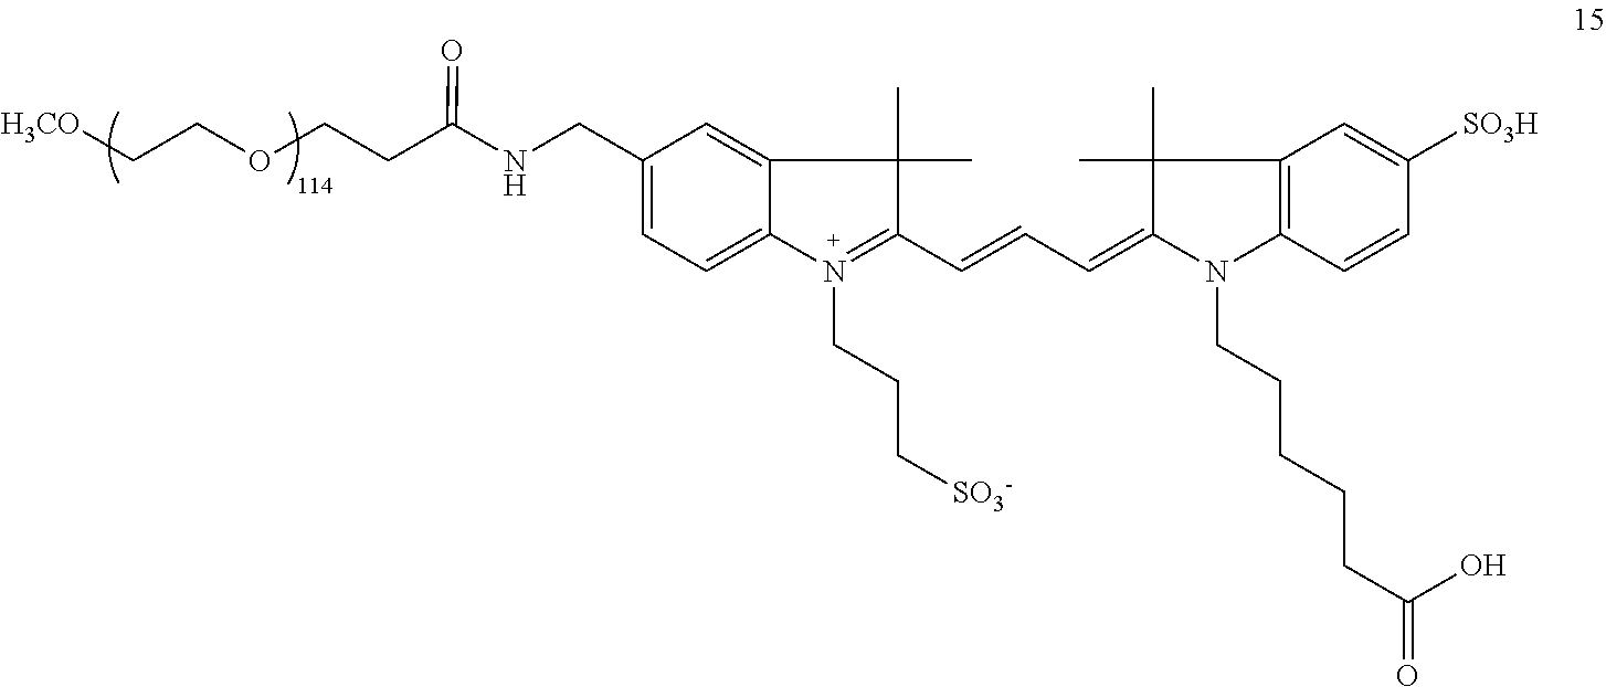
C1=C(CNC(CCOCC[H3CO])=O)C=C2C(=C1)N(CCC[SO3-])=C(C=CC=C1N(CCCCCC(=O)O)C3=C(C1(C)C)C=C([SO3H])C=C3)C2(C)C
